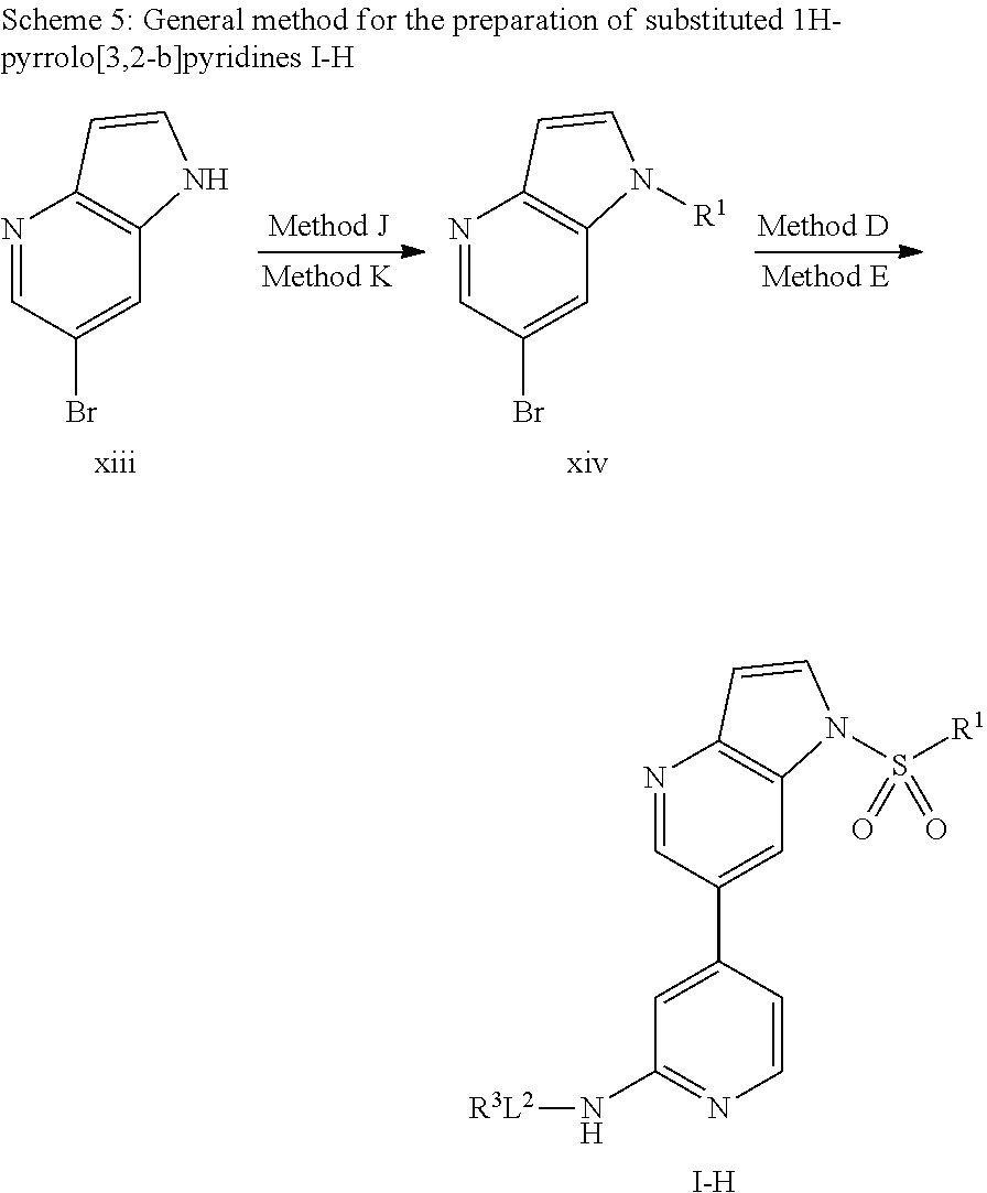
N1=CC(C2=CC(N[R3L2])=NC=C2)=CC2=C1C=CN2S([R1])(=O)=O.[I-H].N1=CC(Br)=CC2=C1C=CN2.[xiii].N1=CC(Br)=CC2=C1C=CN2[R1].[xiv]
